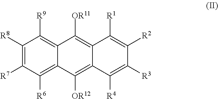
C1([R8])=C([R7])C([R6])=C2C(=C1[R9])C([OR11])=C1C(=C2[OR12])C([R4])=C([R3])C([R2])=C1[R1]
